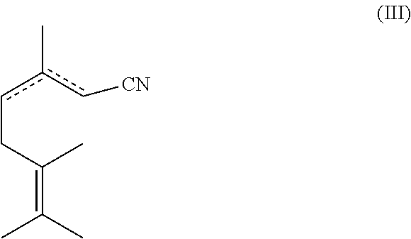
c(CC(C)=C(C)C)c(c[CN])C
